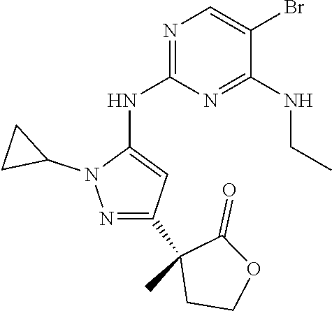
N1=C(NC2=CC(C3(C)CCOC3=O)=NN2C2CC2)N=C(NCC)C(Br)=C1
